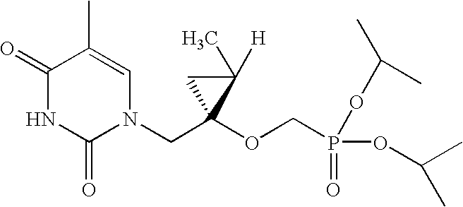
N1(CC2(OCP(OC(C)C)(=O)OC(C)C)C(C)([H])C2)C=C(C)C(=O)NC1=O
